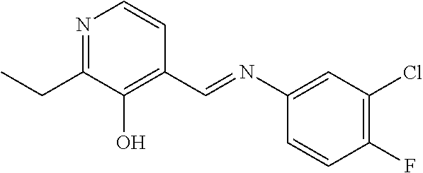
N1=C(CC)C(O)=C(C=NC2=CC(Cl)=C(F)C=C2)C=C1
